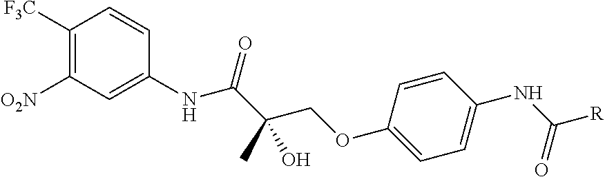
C1([F3C])=C([O2N])C=C(NC(C(COC2=CC=C(NC([R])=O)C=C2)(C)O)=O)C=C1
